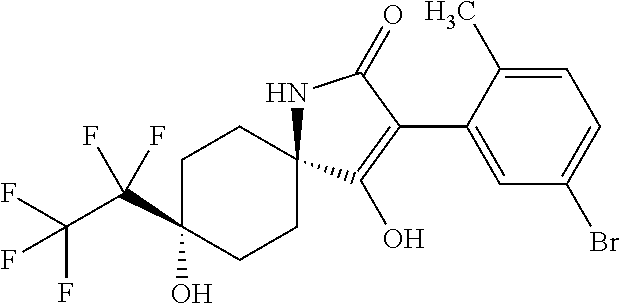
C1C(O)(C(C(F)(F)F)(F)F)CCC2(C1)NC(=O)C(C1=CC(Br)=CC=C1C)=C2O
